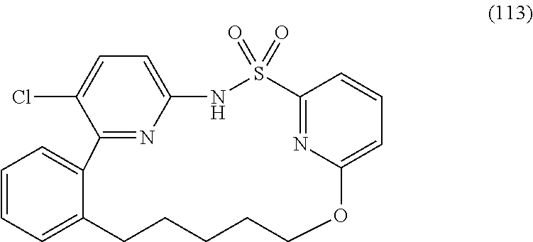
C1=CC=C2C(=C1)C1=NC(=CC=C1Cl)NS(=O)(=O)C1=NC(=CC=C1)OCCCCC2
